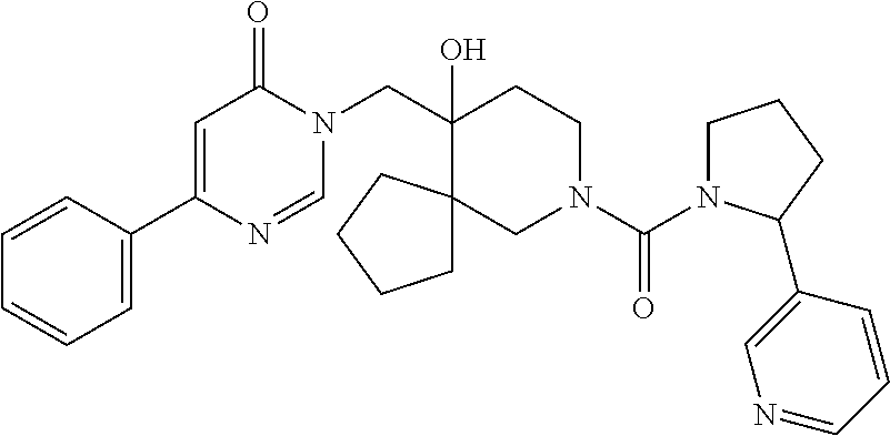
C1=CC(C2=CC(=O)N(CC3(O)CCN(C(=O)N4CCCC4C4=CN=CC=C4)CC34CCCC4)C=N2)=CC=C1
